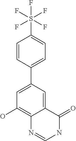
C1=CC(C2=CC(O)=C3C(=C2)C(=O)NC=N3)=CC=C1S(F)(F)(F)(F)F
